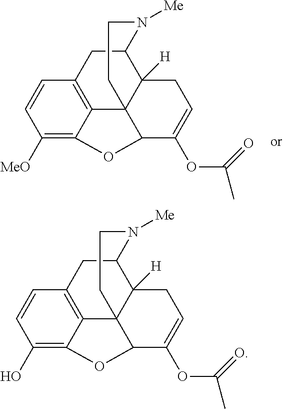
C1([MeO])=C2C3=C(C=C1)CC1C4([H])C3(C(C(OC(C)=O)=CC4)O2)CCN1[Me].C1(O)=C2C3=C(C=C1)CC1C4([H])C3(C(C(OC(C)=O)=CC4)O2)CCN1[Me]
